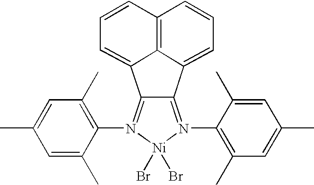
C12=C3C(=CC=C1)C1=N(C4=C(C)C=C(C)C=C4C)[Ni](Br)(Br)N(C4=C(C)C=C(C)C=C4C)=C1C3=CC=C2
